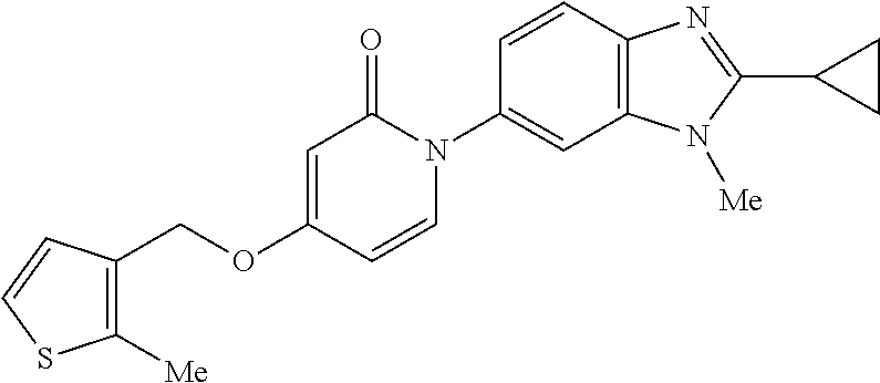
C(OC1=CC(=O)N(C2=CC3=C(C=C2)N=C(C2CC2)N3[Me])C=C1)C1=C([Me])SC=C1
